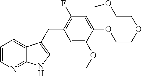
C1=CN=C2C(=C1)C(CC1=C(F)C=C(OCCOCCOC)C(OC)=C1)=CN2
